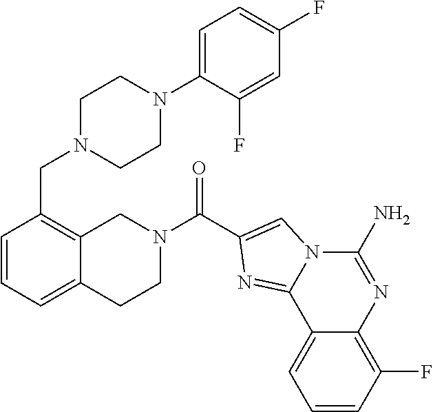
C1=CC=C2C(=C1CN1CCN(C3=CC=C(F)C=C3F)CC1)CN(C(C1=CN3C(=N1)C1=CC=CC(F)=C1N=C3N)=O)CC2
